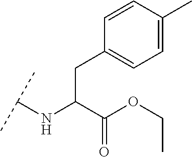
C(C(C(OCC)=O)NC(C)C)C1=CC=C(C)C=C1
